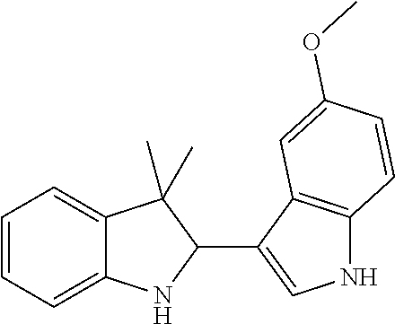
C1=CC=C2C(=C1)C(C)(C)C(C1=CNC3=C1C=C(OC)C=C3)N2
